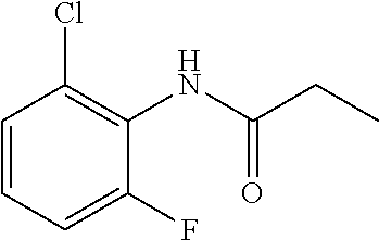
C1=CC=C(F)C(NC(CC)=O)=C1Cl
